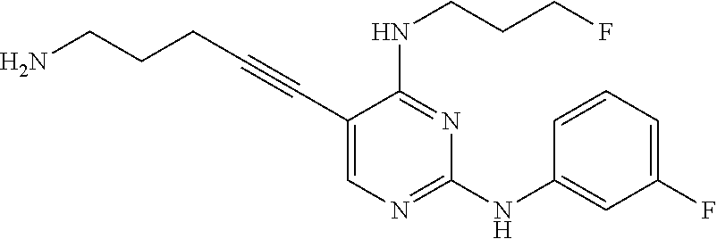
NCCCC#CC1=CN=C(NC2=CC(F)=CC=C2)N=C1NCCCF
